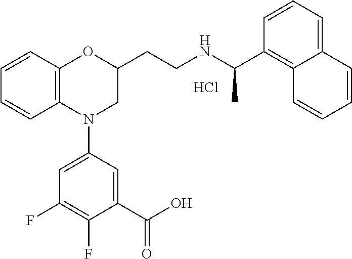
Cl.C1=CC2=C(C=C1)N(C1=CC(F)=C(F)C(C(O)=O)=C1)CC(CCNC(C1=C3C(=CC=C1)C=CC=C3)C)O2
